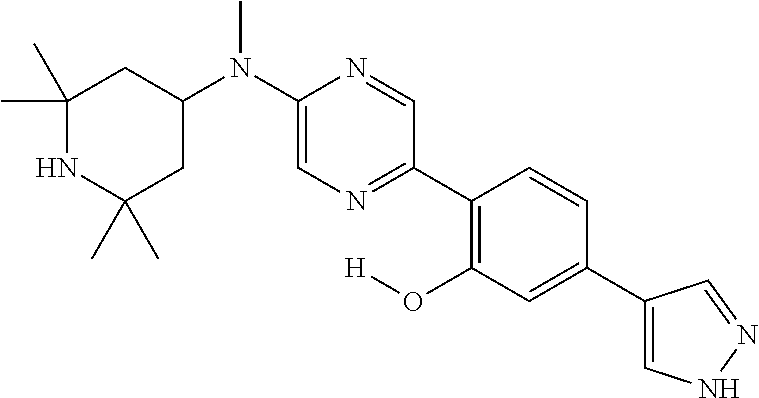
C1(N(C2=CN=C(C3=C(O[H])C=C(C4=CNN=C4)C=C3)C=N2)C)CC(C)(C)NC(C)(C)C1
